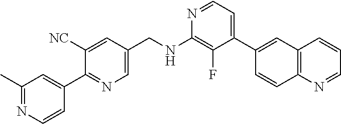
N1=CC=C(C2=CC3=C(C=C2)N=CC=C3)C(F)=C1NCC1=CN=C(C2=CC(C)=NC=C2)C([NC])=C1
